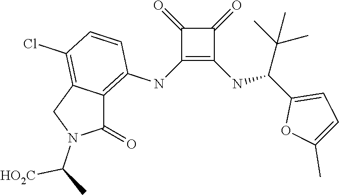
C1(NC2=C3C(=C(Cl)C=C2)CN(C(C)[HO2C])C3=O)=C(NC(C2=CC=C(C)O2)C(C)(C)C)C(=O)C1=O
